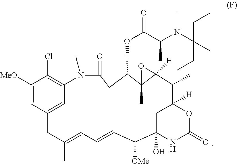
C1([MeO])=CC2=CC(=C1Cl)N(C)C(=O)CC(OC(C(N(C(CC)(CC)C)C)C)=O)C1(C)C([H])(C(C)C3([H])OC(=O)NC(O)(C([OMe])C=CC=C(C)C2)C3)O1
